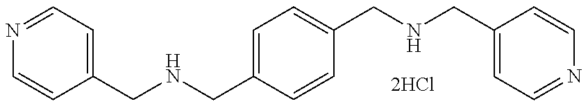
C(C1=CC=NC=C1)NCC1=CC=C(CNCC2=CC=NC=C2)C=C1
